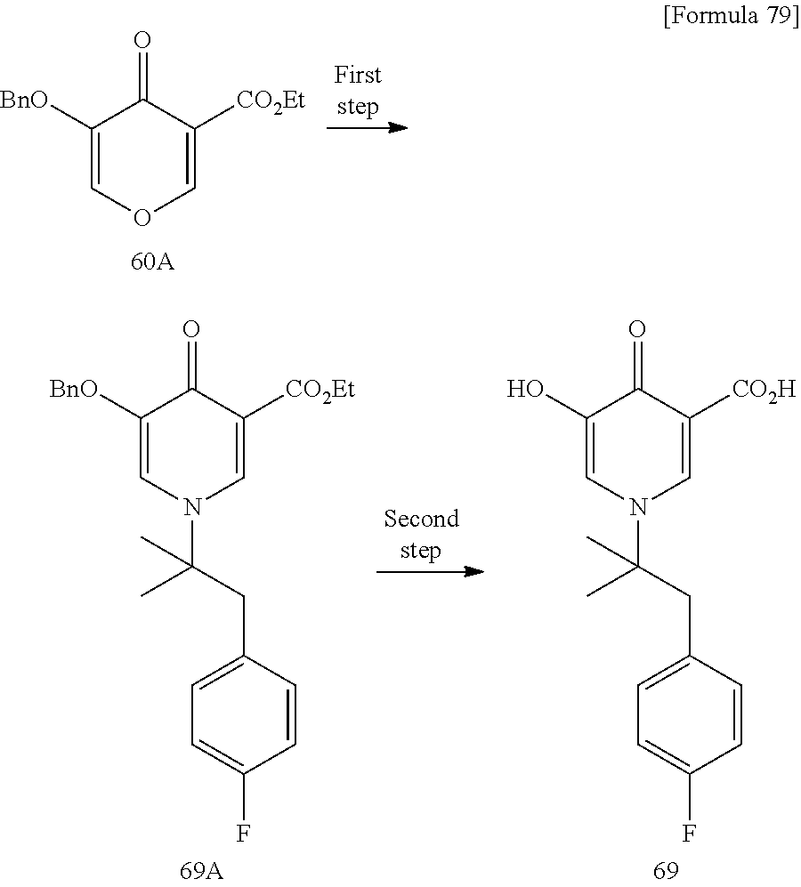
C1([BnO])=COC=C([CO2Et])C1=O.C1([BnO])=CN(C(CC2=CC=C(F)C=C2)(C)C)C=C([CO2Et])C1=O.C1(O)=CN(C(CC2=CC=C(F)C=C2)(C)C)C=C([CO2H])C1=O
